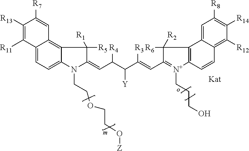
C12=CC=C3C(=C1C=C([R7])C([R13])=C2[R11])C([R5])([R1])C(=CC([R4])C(C([R3])=CC1=[N+](CCCO)C2=C(C1([R6])[R2])C1=CC([R8])=C([R14])C([R12])=C1C=C2)[Y])N3CCOCCO[Z]
